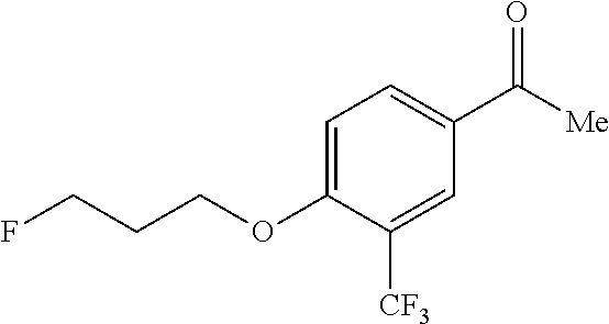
C1=C(OCCCF)C([CF3])=CC(C([Me])=O)=C1
